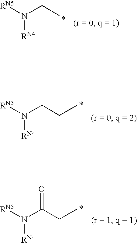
[RN5]N([RN4])CC.[RN5]N([RN4])CCC.[RN5]N([RN4])C(CC)=O
